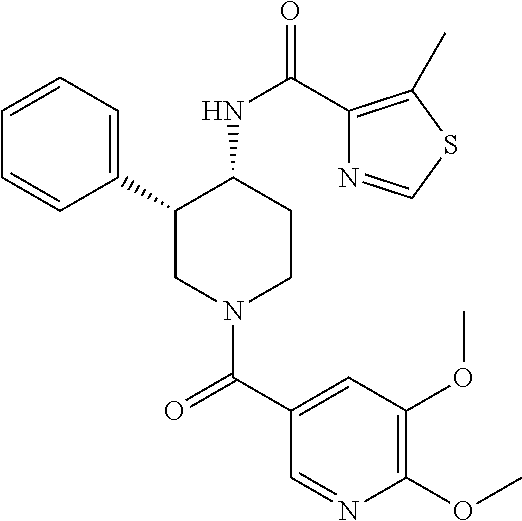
C1=CC=C(C2CN(C(C3=CC(OC)=C(OC)N=C3)=O)CCC2NC(=O)C2=C(C)SC=N2)C=C1
